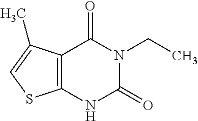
C12=C(NC(=O)N(CC)C1=O)SC=C2C
